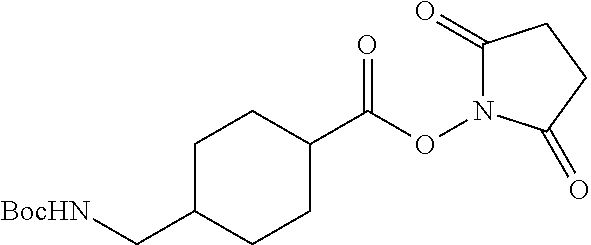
C1C(C[BocHN])CCC(C(=O)ON2C(=O)CCC2=O)C1
